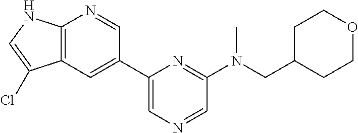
C1=C(C2=CC3=C(N=C2)NC=C3Cl)N=C(N(CC2CCOCC2)C)C=N1
